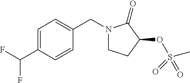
C1=C(C(F)F)C=CC(CN2CCC(OS(=O)(C)=O)C2=O)=C1
